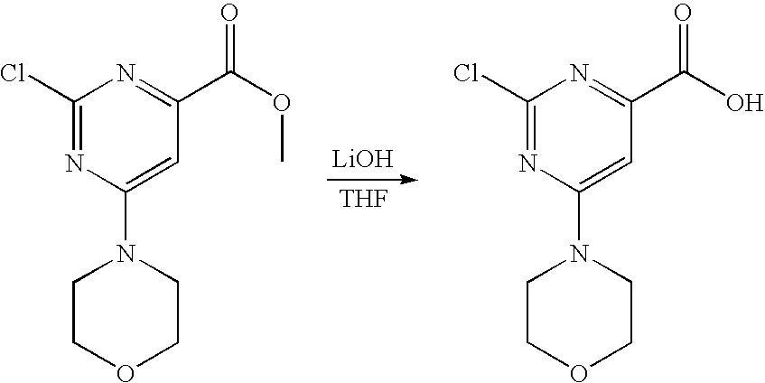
[LiOH].[THF].C1(Cl)=NC(N2CCOCC2)=CC(C(OC)=O)=N1.C1(Cl)=NC(N2CCOCC2)=CC(C(O)=O)=N1
